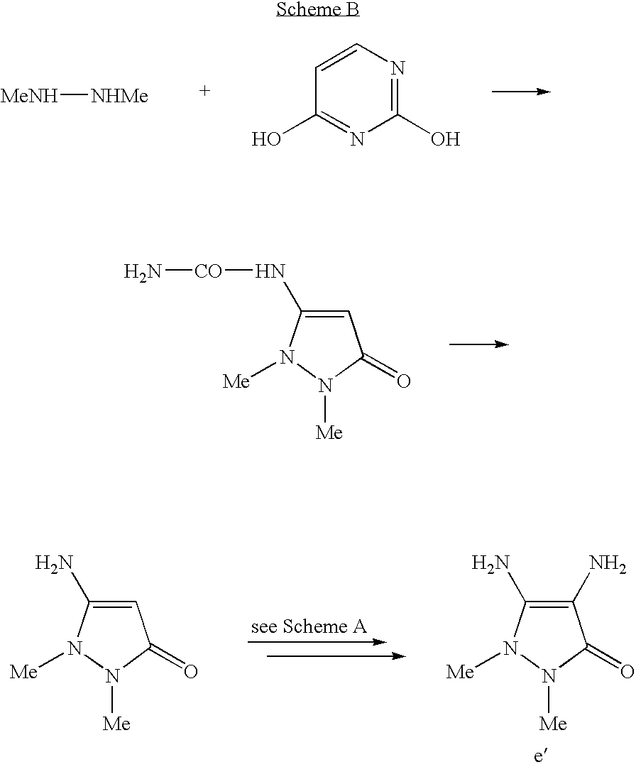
C1=CN=C(O)N=C1O.[MeNH][NHMe].C1=C(N[CO]N)N([Me])N([Me])C1=O.C1(N)=C(N)N([Me])N([Me])C1=O.C1=C(N)N([Me])N([Me])C1=O
